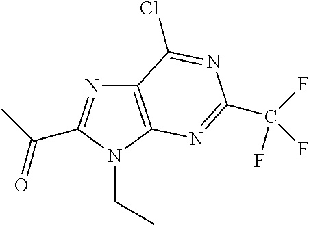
C12=C(N(CC)C(C(C)=O)=N1)N=C(C(F)(F)F)N=C2Cl
